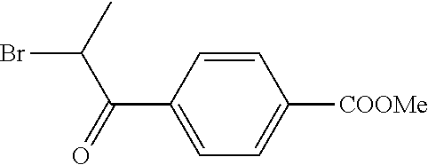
C1=CC(C(C(Br)C)=O)=CC=C1[COOMe]
